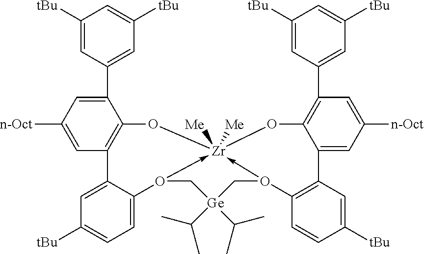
C1([tBu])=CC(C2=CC([n-Oct])=CC3=C2O[Zr]24([Me])([Me])-O(C5=CC=C([tBu])C=C35)C[Ge](C(C)C)(C(C)C)CO->2C2=C(C3=CC([n-Oct])=CC(C5=CC([tBu])=CC([tBu])=C5)=C3O4)C=C([tBu])C=C2)=CC([tBu])=C1
